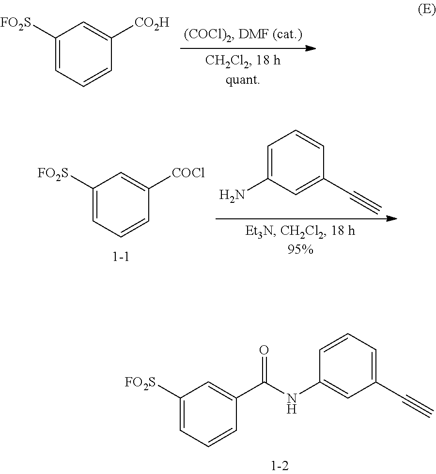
C1=CC=C(C#C)C=C1NC(=O)C1=CC([FO2S])=CC=C1.C1([FO2S])=CC=CC([CO2H])=C1.C1([FO2S])=CC=CC([COCl])=C1.C1=C(N)C=C(C#C)C=C1
